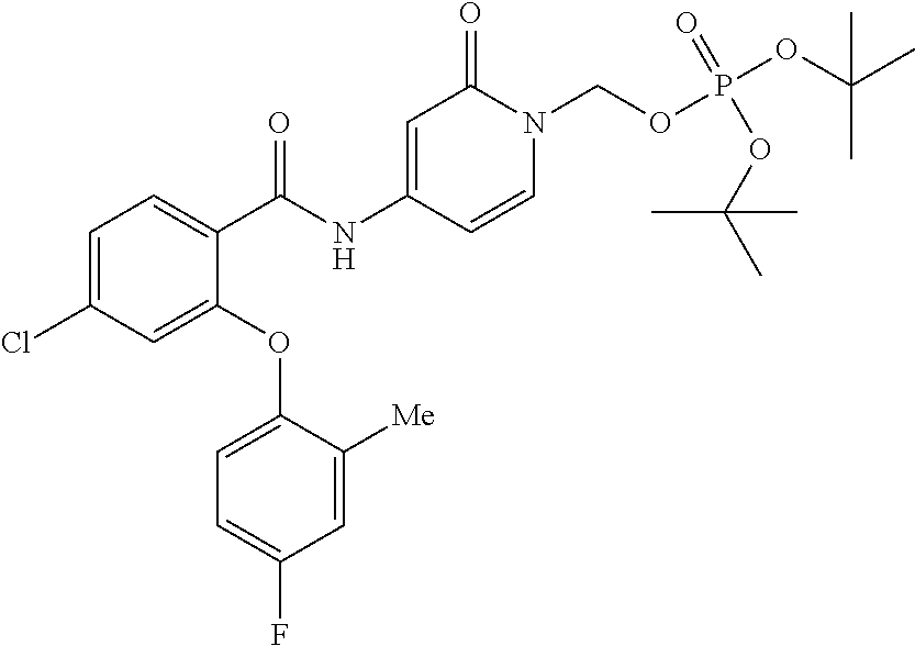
C1=C(Cl)C=C(OC2=CC=C(F)C=C2[Me])C(C(NC2=CC(=O)N(COP(OC(C)(C)C)(=O)OC(C)(C)C)C=C2)=O)=C1
